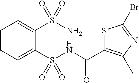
C1=CC=C(S(NC(C2=C(C)N=C(Br)S2)=O)(=O)=O)C(S(N)(=O)=O)=C1
